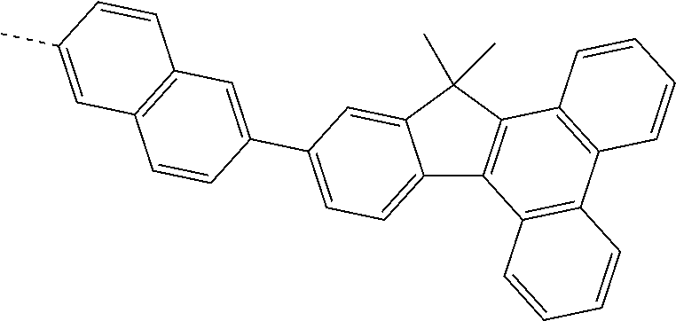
C12=CC=C(C3=CC4=C(C=C3)C=C(C)C=C4)C=C1C(C)(C)C1=C2C2=C(C3=C1C=CC=C3)C=CC=C2
